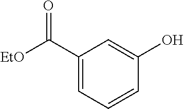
C1(C([EtO])=O)=CC=CC(O)=C1
